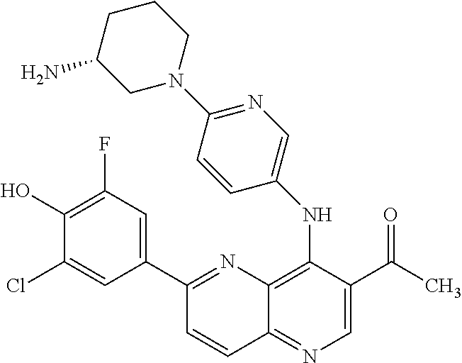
C1(C2=NC3=C(NC4=CN=C(N5CCCC(N)C5)C=C4)C(C(C)=O)=CN=C3C=C2)=CC(F)=C(O)C(Cl)=C1
